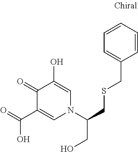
C1(=O)C(C(=O)O)=CN(C(CSCC2=CC=CC=C2)CO)C=C1O
